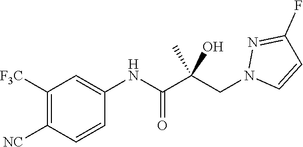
C1([F3C])=C([NC])C=CC(NC(C(CN2C=CC(F)=N2)(C)O)=O)=C1
